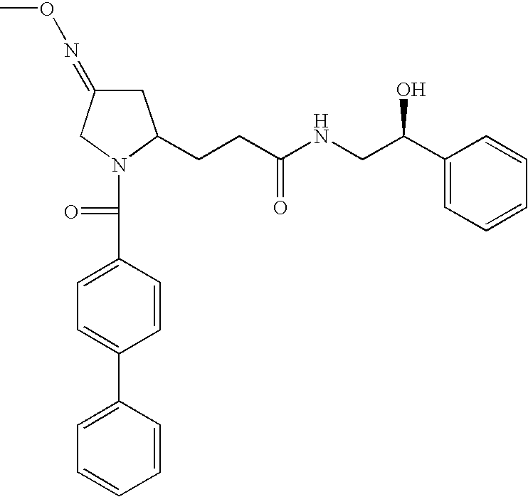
C1=C(C2=CC=C(C(=O)N3C(CCC(NCC(C4=CC=CC=C4)O)=O)CC(=NOC)C3)C=C2)C=CC=C1
